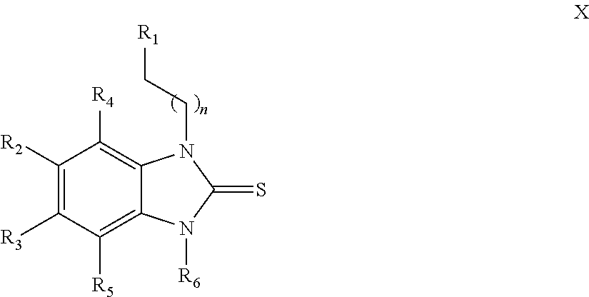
C1([R2])=C([R3])C([R5])=C2C(=C1[R4])N(CC[R1])C(=S)N2[R6]
